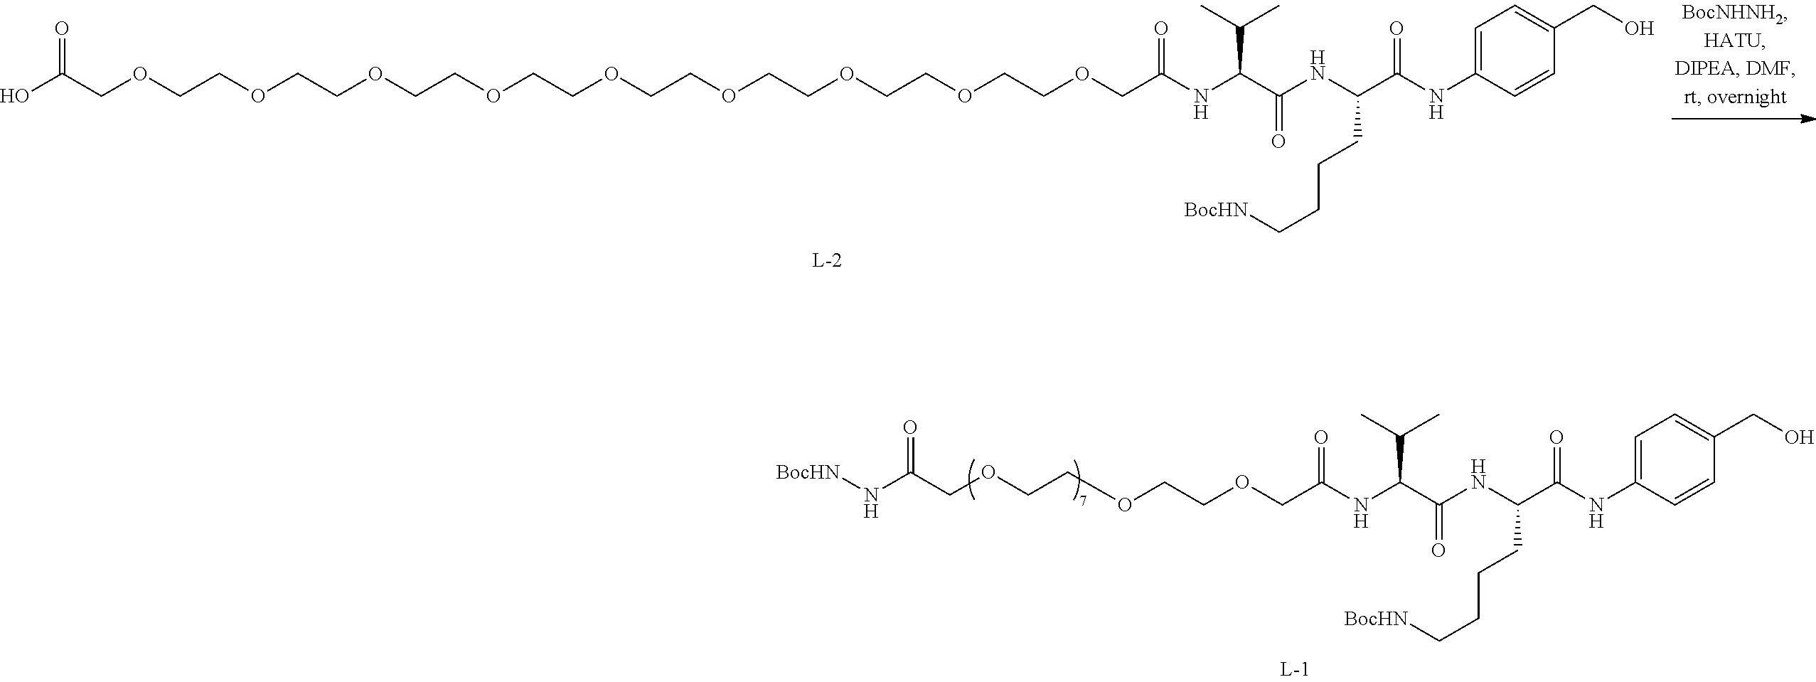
O(CCOCCOCCOCCOCCOCCOCCOCCOCC(=O)NC(C(NC(C(NC1=CC=C(CO)C=C1)=O)CCCC[BocHN])=O)C(C)C)CC(O)=O.[BocHN]NC(COCCOCCOCC(=O)NC(C(NC(C(NC1=CC=C(CO)C=C1)=O)CCCC[BocHN])=O)C(C)C)=O
